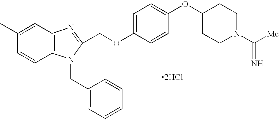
C1(C)=CC2=C(C=C1)N(CC1=CC=CC=C1)C(COC1=CC=C(OC3CCN(C([Me])=N)CC3)C=C1)=N2.[2HCl]
